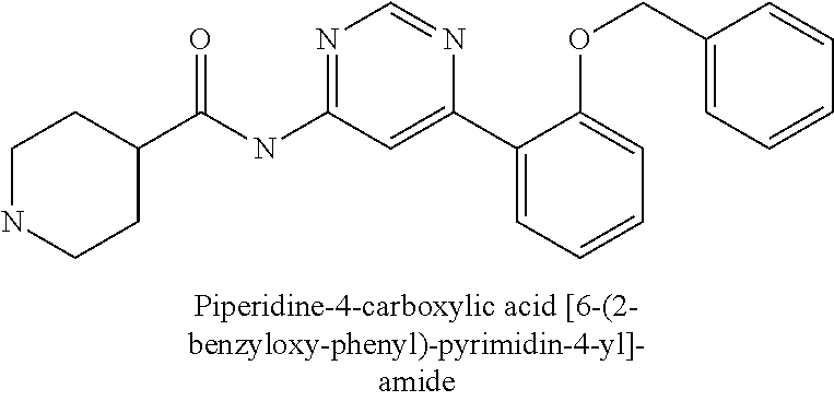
C1NCCC(C(NC2=NC=NC(C3=CC=CC=C3OCC3=CC=CC=C3)=C2)=O)C1
